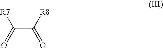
C(C(=O)[R8])([R7])=O
